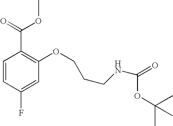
C1=CC(F)=CC(OCCCNC(OC(C)(C)C)=O)=C1C(=O)OC
